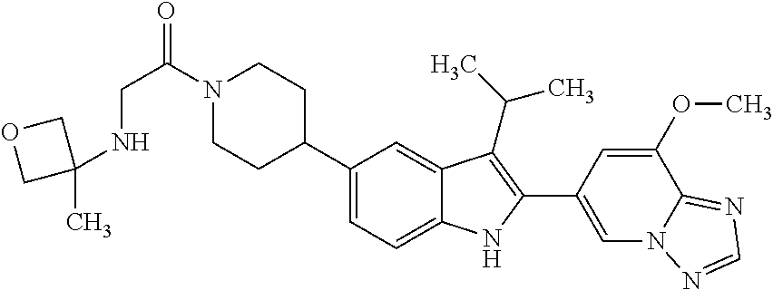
N1(C(CNC2(C)COC2)=O)CCC(C2=CC=C3C(=C2)C(C(C)C)=C(C2=CN4C(=NC=N4)C(OC)=C2)N3)CC1
